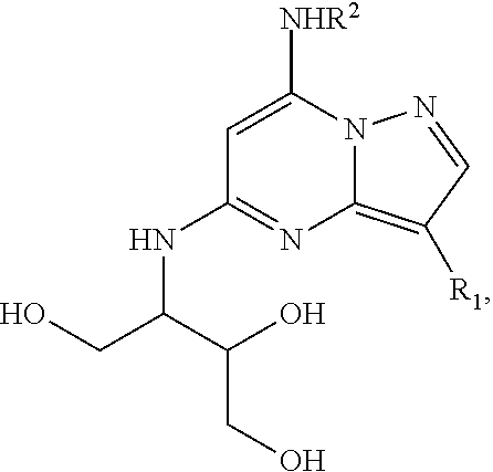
C1=C([NHR2])N2C(=C([R1])C=N2)N=C1NC(C(CO)O)CO
